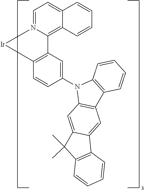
C12=C3N(=CC=C1C=CC=C2)[Ir]C1=C3C=C(N2C3=C(C4=C2C=CC=C4)C=C2C(=C3)C(C)(C)C3=C2C=CC=C3)C=C1
